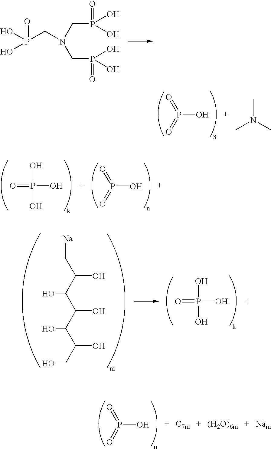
P(CN(CP(=O)(O)O)CP(O)(O)=O)(O)(O)=O.OP(=O)=O.CN(C)C.C(C(C(C(C(C(CO)O)O)O)O)O)[Na].O=P(O)(O)O.OP(=O)=O.O=P(O)(O)O.OP(=O)=O
